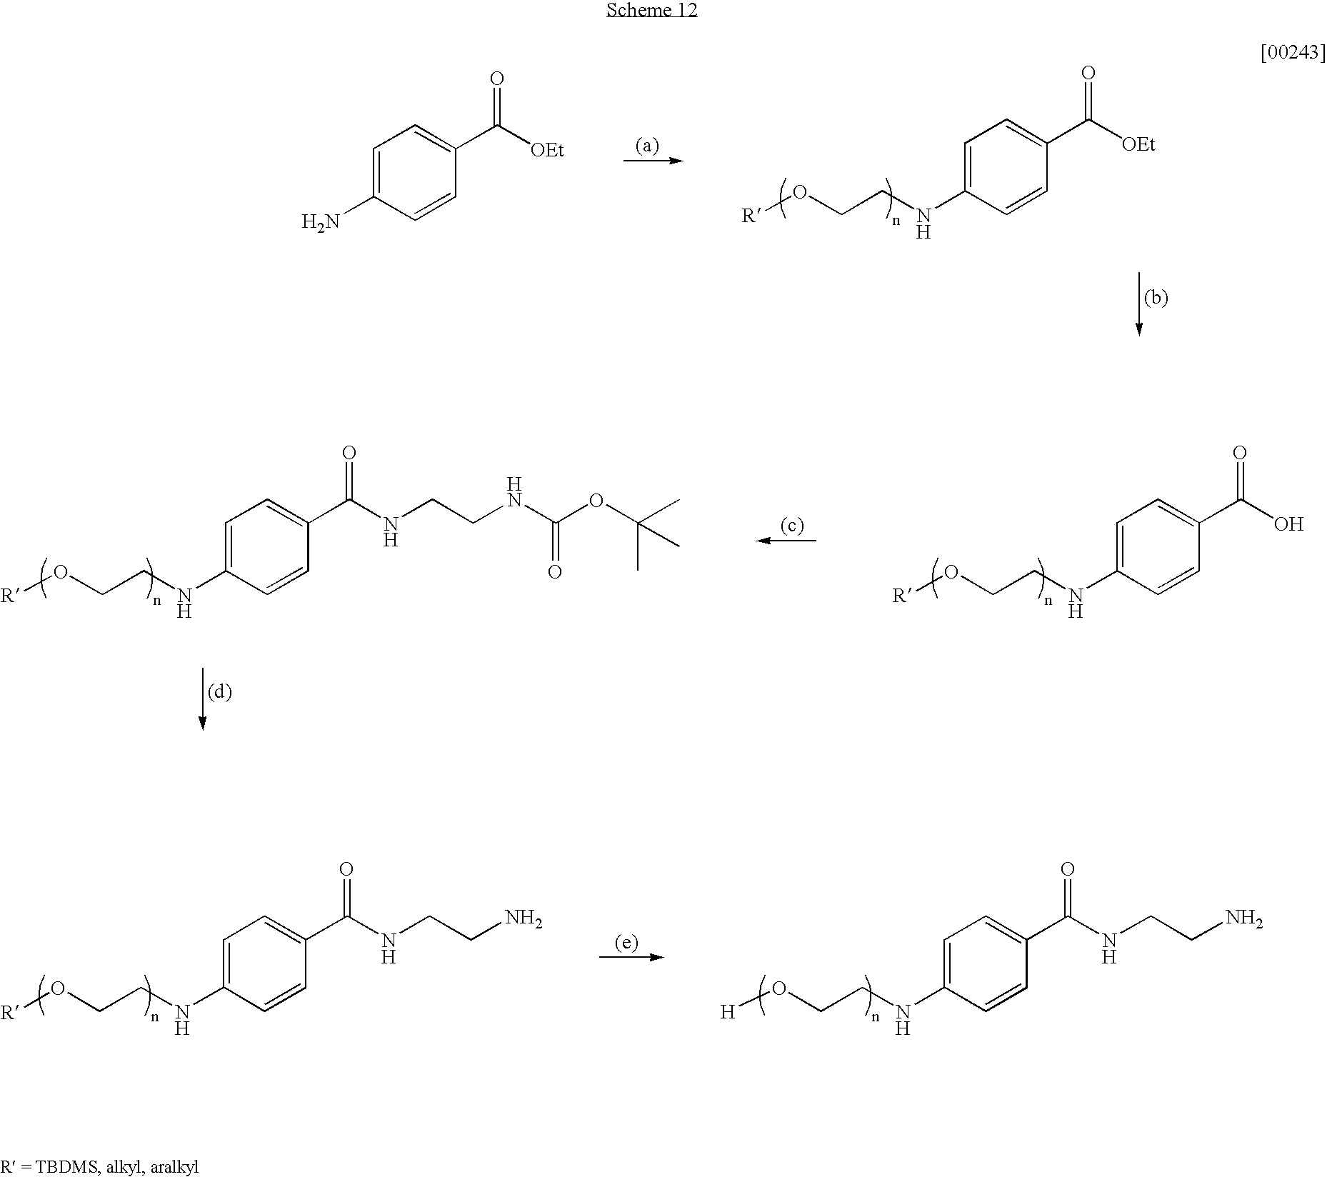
[R]OCCNC1=CC=C(C(NCCN)=O)C=C1.[H]OCCNC1=CC=C(C(NCCN)=O)C=C1.[R]OCCNC1=CC=C(C([OEt])=O)C=C1.NC1=CC=C(C([OEt])=O)C=C1.[R]OCCNC1=CC=C(C(O)=O)C=C1.[R]OCCNC1=CC=C(C(NCCNC(OC(C)(C)C)=O)=O)C=C1
